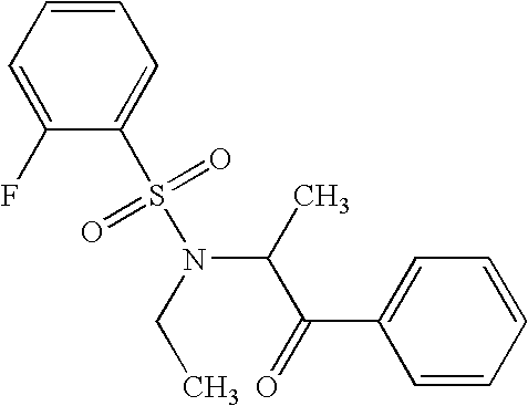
C1(F)=CC=CC=C1S(N(C(C(C1=CC=CC=C1)=O)C)CC)(=O)=O
